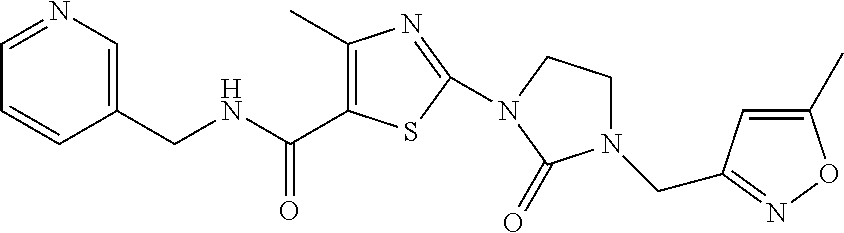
C(NCC1=CN=CC=C1)(=O)C1=C(C)N=C(N2CCN(CC3=NOC(C)=C3)C2=O)S1
